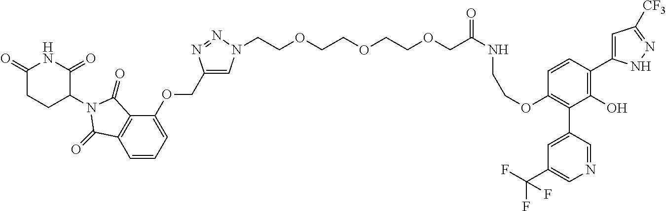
C1(=O)CCC(N2C(=O)C3=C(C=CC=C3OCC3=CN(CCOCCOCCOCC(NCCOC4=C(C5=CC(C(F)(F)F)=CN=C5)C(O)=C(C5=CC([CF3])=NN5)C=C4)=O)N=N3)C2=O)C(=O)N1
